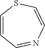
C1=CC=NC=CS1
